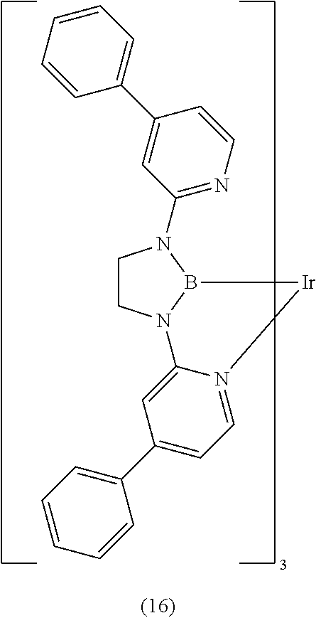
C1CN2B(N1C1=NC=CC(C3=CC=CC=C3)=C1)[Ir]N1=CC=C(C3=CC=CC=C3)C=C21
